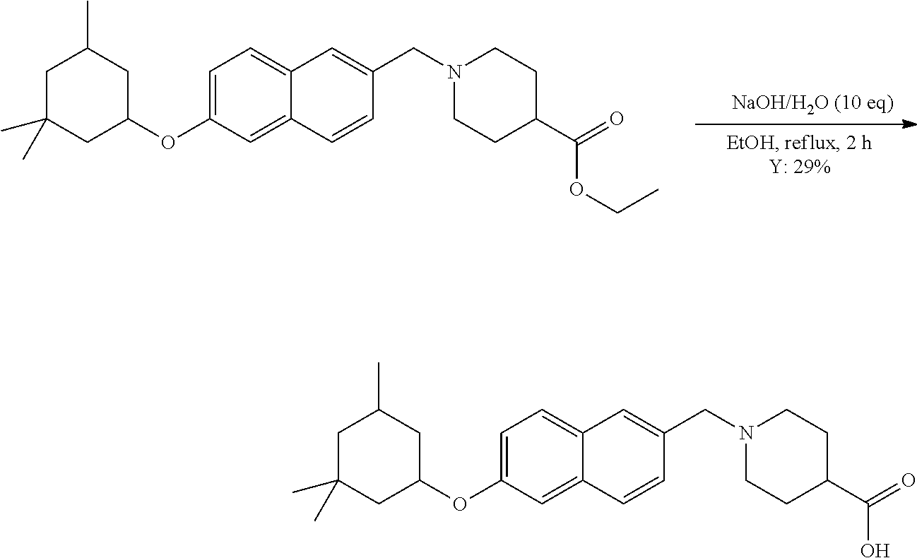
C1=C(OC2CC(C)CC(C)(C)C2)C=C2C(=C1)C=C(CN1CCC(C(=O)OCC)CC1)C=C2.C1=C(OC2CC(C)CC(C)(C)C2)C=C2C(=C1)C=C(CN1CCC(C(=O)O)CC1)C=C2
